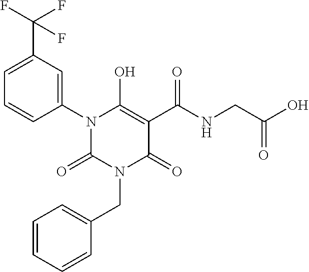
C1=C(C(F)(F)F)C=C(N2C(=O)N(CC3=CC=CC=C3)C(=O)C(C(NCC(O)=O)=O)=C2O)C=C1
